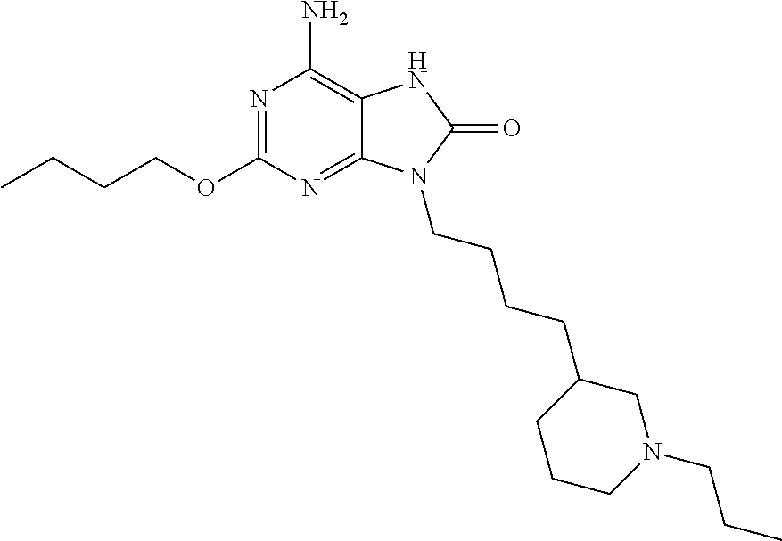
N1=C(OCCCC)N=C2C(=C1N)NC(=O)N2CCCCC1CCCN(CCC)C1
